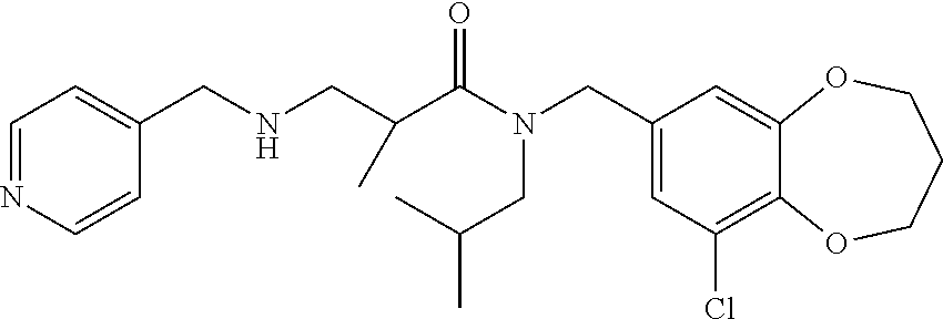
C1(CN(C(=O)C(CNCC2=CC=NC=C2)C)CC(C)C)=CC(Cl)=C2C(=C1)OCCCO2
